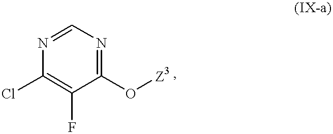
N1=CN=C(O[Z3])C(F)=C1Cl
